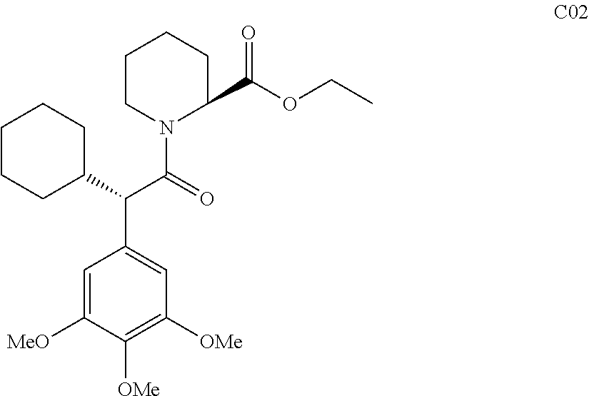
C1=C([MeO])C([OMe])=C([OMe])C=C1C(C1CCCCC1)C(=O)N1C(C(OCC)=O)CCCC1
